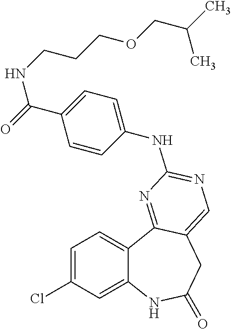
C1=C(Cl)C=C2C(=C1)C1=NC(NC3=CC=C(C(=O)NCCCOCC(C)C)C=C3)=NC=C1CC(=O)N2
